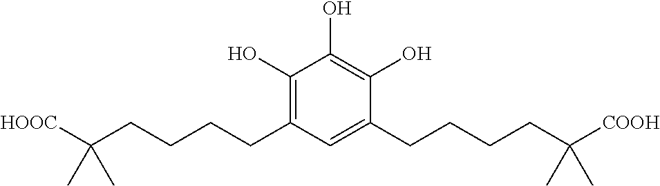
C1(O)=C(CCCCC([HOOC])(C)C)C=C(CCCCC([COOH])(C)C)C(O)=C1O
